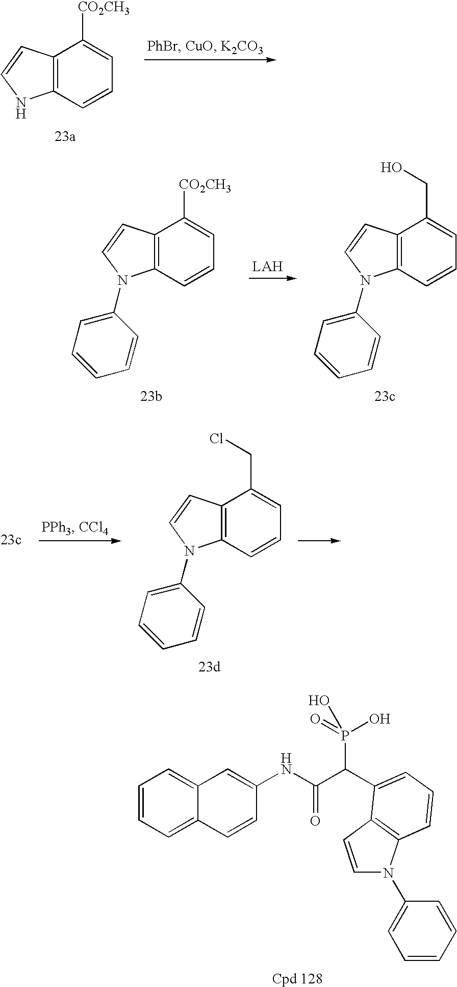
C1=CC=C2C(=C1)C=C(NC(C(P(O)(=O)O)C1=CC=CC3=C1C=CN3C1=CC=CC=C1)=O)C=C2.C12=C(C=CC=C1[CO2CH3])NC=C2.C12=C(C=CC=C1[CO2CH3])N(C1=CC=CC=C1)C=C2.C12=C(C=CC=C1CO)N(C1=CC=CC=C1)C=C2.C12=C(C=CC=C1CCl)N(C1=CC=CC=C1)C=C2
